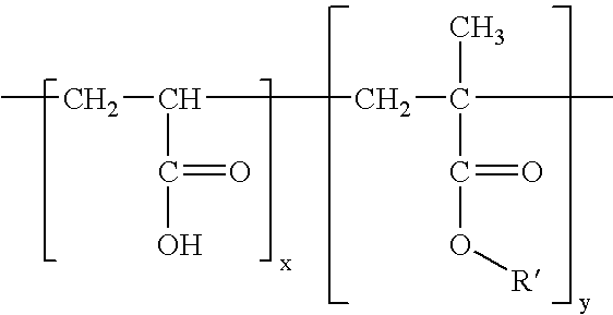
CCC(CC(C)(C)C(=O)O[R])C(=O)O
